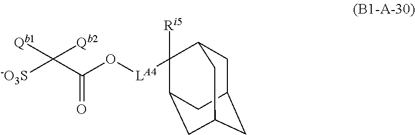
O(C(C([-O3S])([Qb1])[Qb2])=O)[LA4]C1([Ri5])C2CC3CC(C2)CC1C3
